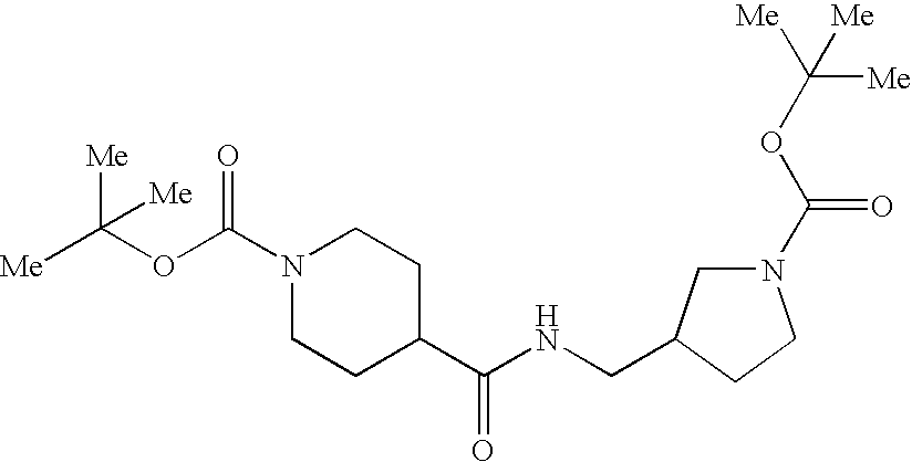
N1(C(OC([Me])([Me])[Me])=O)CCC(C(NCC2CN(C(OC([Me])([Me])[Me])=O)CC2)=O)CC1
